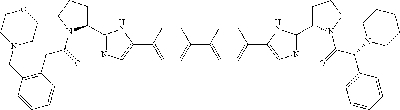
C(C(=O)N1C(C2=NC=C(C3=CC=C(C4=CC=C(C5=CN=C(C6CCCN6C(=O)C(N6CCCCC6)C6=CC=CC=C6)N5)C=C4)C=C3)N2)CCC1)C1=C(CN2CCOCC2)C=CC=C1
